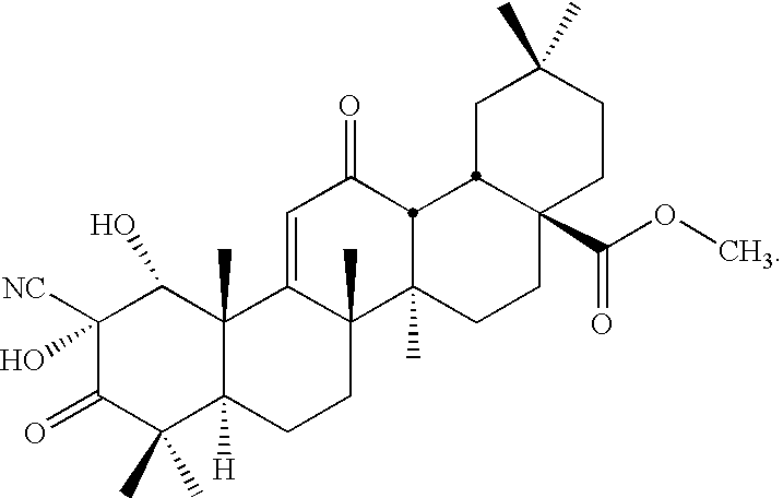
C1([NC])(O)C(=O)C(C)(C)C2([H])C(C)(C1O)C1=CC(=O)C3C(C)(C1(C)CC2)CCC1(C(=O)OC)CCC(C)(C)CC13
